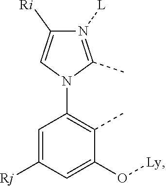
N1([L])=C(C)N(C2=C(C)C(O[Ly])=CC([Rj])=C2)C=C1[Ri]
